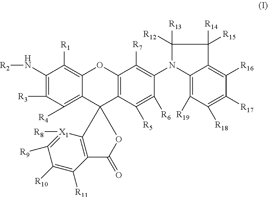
C1(N[R2])=C([R3])C([R4])=C2C(=C1[R1])OC1=C(C([R5])=C([R6])C(N3C4=C([R19])C([R18])=C([R17])C([R16])=C4C([R14])([R15])C3([R12])[R13])=C1[R7])C21C2=C(C([R11])=C([R10])C([R9])=[X1]2[R8])C(=O)O1
